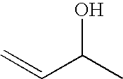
C(C(C)O)=C
